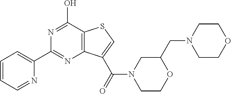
C1=CC=NC(C2=NC3=C(C(O)=N2)SC=C3C(=O)N2CCOC(CN3CCOCC3)C2)=C1
